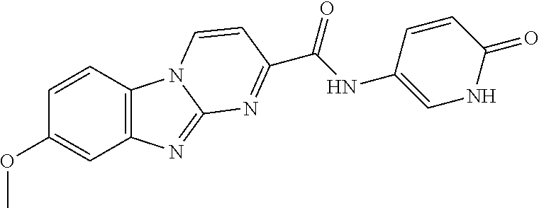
C12=C(C=CC(OC)=C1)N1C(=N2)N=C(C(NC2=CNC(=O)C=C2)=O)C=C1
